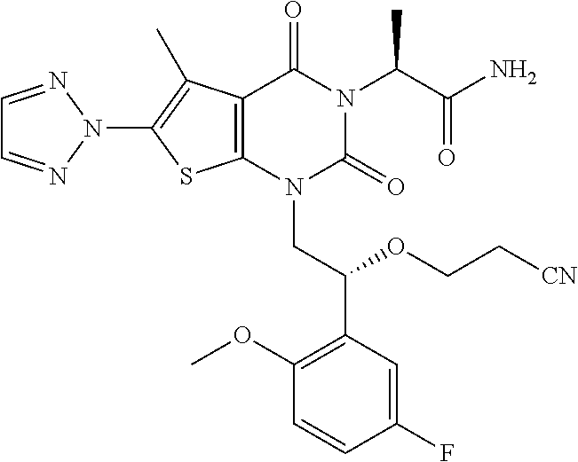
C12=C(N(CC(C3=C(OC)C=CC(F)=C3)OCC[CN])C(=O)N(C(C(N)=O)C)C1=O)SC(N1N=CC=N1)=C2C
